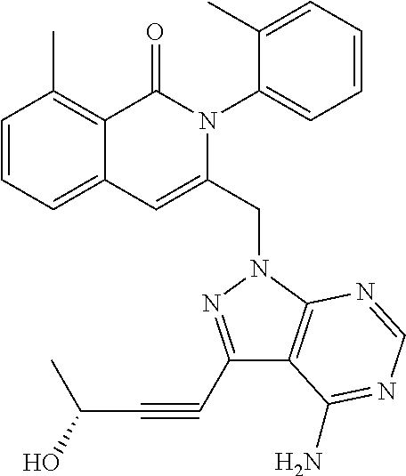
C1=CC=C2C(=C1C)C(=O)N(C1=CC=CC=C1C)C(CN1C3=C(C(C#CC(C)O)=N1)C(N)=NC=N3)=C2
